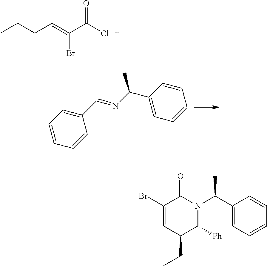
C1(C=NC(C2=CC=CC=C2)C)=CC=CC=C1.CCCC=C(C(Cl)=O)Br.C1(Br)=CC(CC)C([Ph])N(C(C2=CC=CC=C2)C)C1=O
